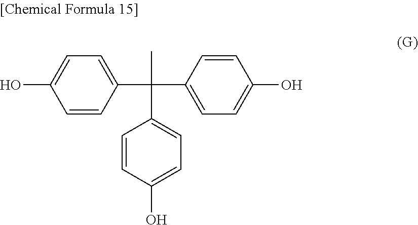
C1=CC(C(C)(C2=CC=C(O)C=C2)C2=CC=C(O)C=C2)=CC=C1O
